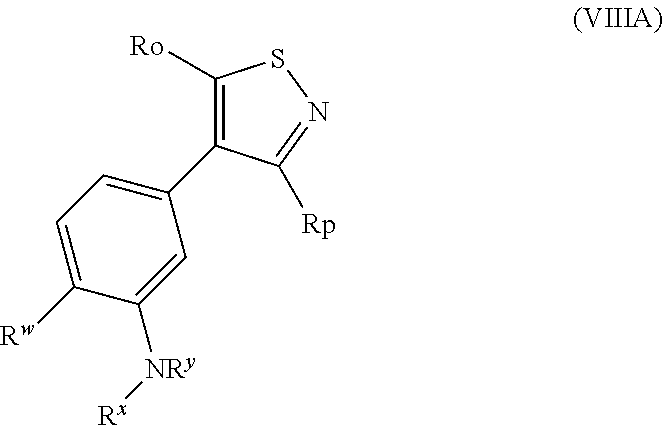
C1=C(C2=C([Ro])SN=C2[Rp])C=C([NRy][Rx])C([Rw])=C1
